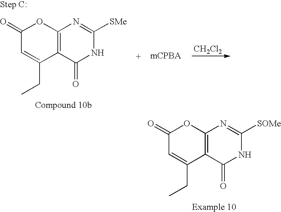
C12=C(OC(=O)C=C1CC)N=C([SMe])NC2=O.[CH2Cl2].[mCPBA].C12=C(OC(=O)C=C1CC)N=C([SOMe])NC2=O
